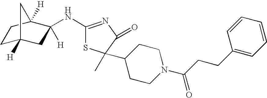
C1C2([H])CC([H])(NC3=NC(=O)C(C)(C4CCN(C(CCC5=CC=CC=C5)=O)CC4)S3)C([H])(C1)C2
